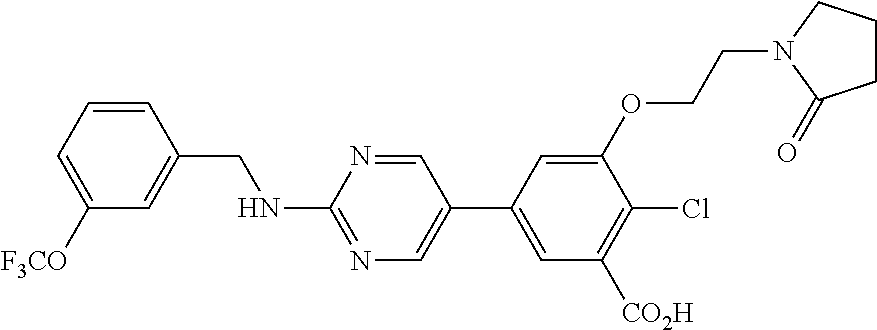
C1=CC(CNC2=NC=C(C3=CC([CO2H])=C(Cl)C(OCCN4C(=O)CCC4)=C3)C=N2)=CC([F3CO])=C1
